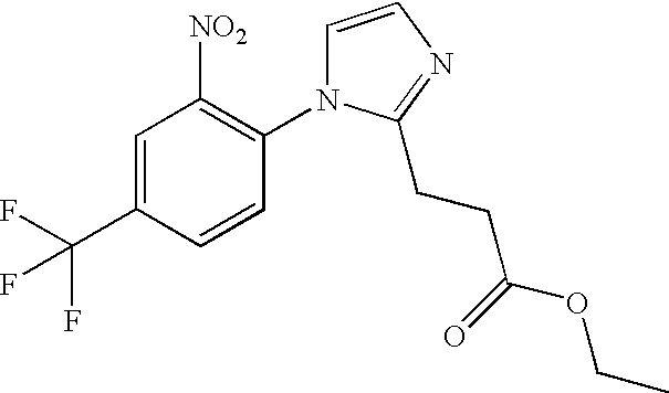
C1=C(C(F)(F)F)C=CC(N2C=CN=C2CCC(OCC)=O)=C1[NO2]
